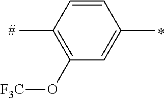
C1=CC(C)=C(O[F3C])C=C1C
